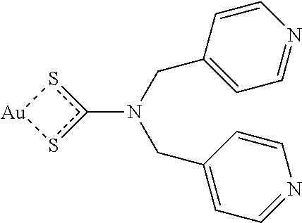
C(N(CC1=CC=NC=C1)c1s[Au]s1)C1=CC=NC=C1
